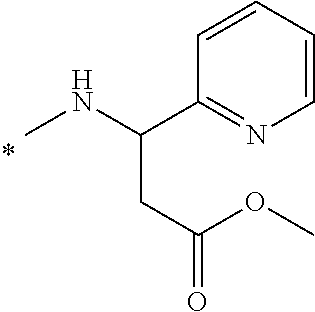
CNC(C1=NC=CC=C1)CC(OC)=O
